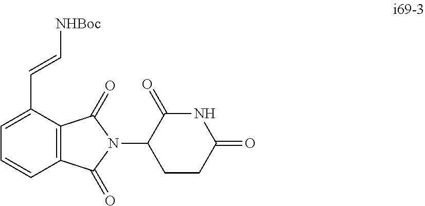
C(C1=CC=CC2=C1C(=O)N(C1CCC(=O)NC1=O)C2=O)=C[NHBoc]
